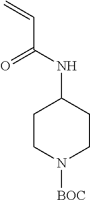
C=CC(NC1CCN([BOC])CC1)=O
